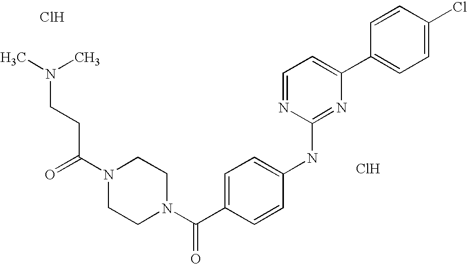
C(N1CCN(C(C2=CC=C(NC3=NC(C4=CC=C(Cl)C=C4)=CC=N3)C=C2)=O)CC1)(CCN(C)C)=O.Cl.Cl
